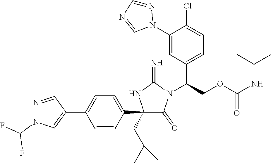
C1(C2=CC=C(C3=CN(C(F)F)N=C3)C=C2)(CC(C)(C)C)C(=O)N(C(COC(NC(C)(C)C)=O)C2=CC=C(Cl)C(N3N=CN=C3)=C2)C(=N)N1
